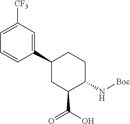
C1([CF3])=CC=CC(C2CC(C(=O)O)C(N[Boc])CC2)=C1
